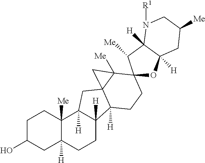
C1C(O)CC2([H])C([Me])(C1)C1([H])C([H])(CC2)C2([H])C3(C1)C([Me])(C3)C1(CC2)OC2([H])C([H])(C1[Me])N([R1])CC([Me])C2
